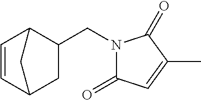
C1(CN2C(=O)C=C(C)C2=O)C2C=CC(C1)C2
